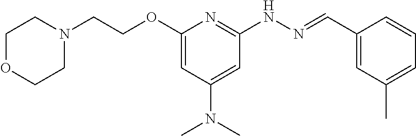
C1OCCN(CCOC2=CC(N(C)C)=CC(NN=CC3=CC(C)=CC=C3)=N2)C1
